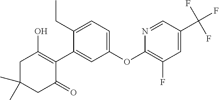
C1C(C)(C)CC(=O)C(C2=CC(OC3=C(F)C=C(C(F)(F)F)C=N3)=CC=C2CC)=C1O
